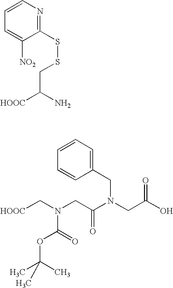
C1=C([NO2])C(SSCC([HOOC])N)=NC=C1.C1=CC(CN(C(=O)CN(C(=O)OC(C)(C)C)C[HOOC])CC(=O)O)=CC=C1
